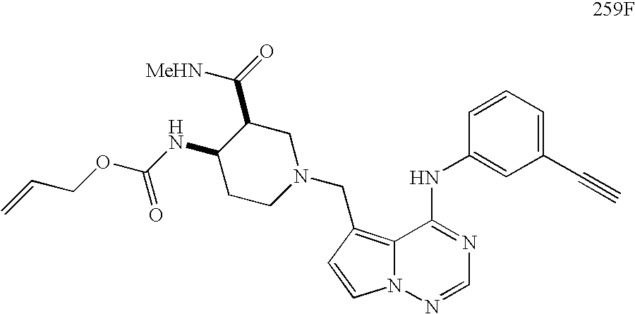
C=CCOC(NC1CCN(CC2=C3N(N=CN=C3NC3=CC(C#C)=CC=C3)C=C2)CC1C(=O)[MeHN])=O
